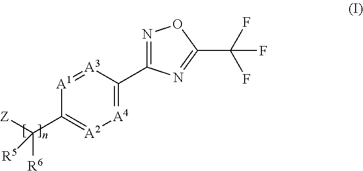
[A4]1=C(C2=NOC(C(F)(F)F)=N2)[A3]=[A1]C(C([Z])([R6])[R5])=[A2]1
